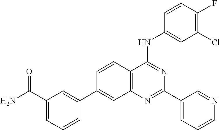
C12=C(N=C(C3=CC=CN=C3)N=C1NC1=CC(Cl)=C(F)C=C1)C=C(C1=CC(C(N)=O)=CC=C1)C=C2
